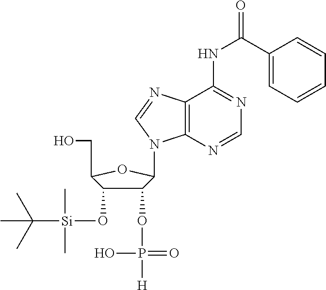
OCC1C(O[Si](C)(C)C(C)(C)C)C(OP(=O)(O)[H])C(N2C3=C(N=C2)C(NC(C2=CC=CC=C2)=O)=NC=N3)O1
